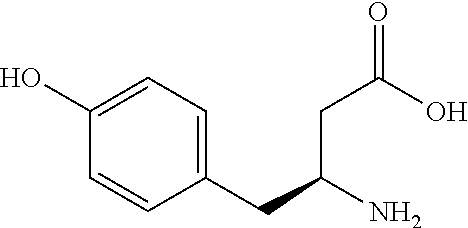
C1=CC(CC(N)CC(=O)O)=CC=C1O
